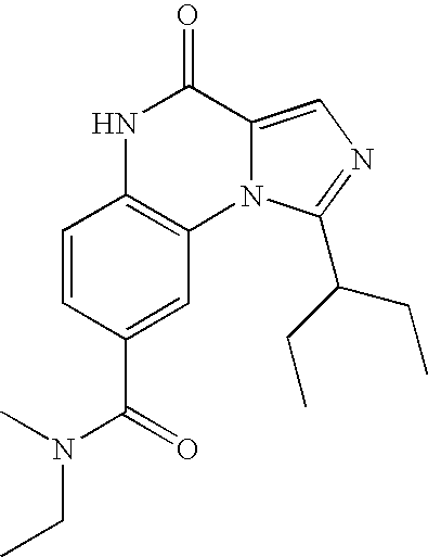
N12C(=CN=C1C(CC)CC)C(=O)NC1=C2C=C(C(=O)N(C)CC)C=C1
